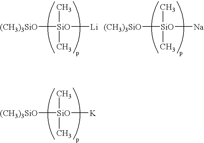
[(CH3)3SiO][SiO]([K])(C)C.[(CH3)3SiO][SiO]([Li])(C)C.[(CH3)3SiO][SiO]([Na])(C)C
